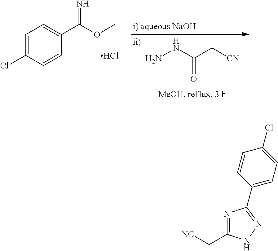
C1=C(Cl)C=CC(C(OC)=N)=C1.Cl.NNC(C[CN])=O.C([NC])C1=NC(C2=CC=C(Cl)C=C2)=NN1
